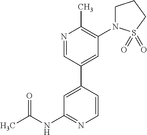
N1=CC(C2=CC(NC(C)=O)=NC=C2)=CC(N2CCCS2(=O)=O)=C1C
